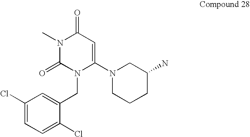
N1(C)C(=O)N(CC2=CC(Cl)=CC=C2Cl)C(N2CCCC(N)C2)=CC1=O
